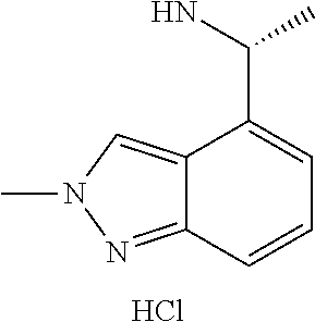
C12=NN(C)C=C1C(C(N)C)=CC=C2.Cl
